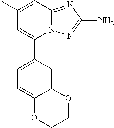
C1(C)=CC2=NC(N)=NN2C(C2=CC=C3C(=C2)OCCO3)=C1
